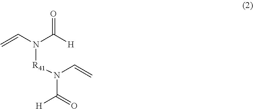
C=CN(C(=O)[H])[R41]N(C=C)C([H])=O
